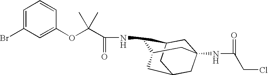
C1C2CC3CC1(NC(=O)CCl)CC(C3)C2NC(C(OC1=CC(Br)=CC=C1)(C)C)=O
